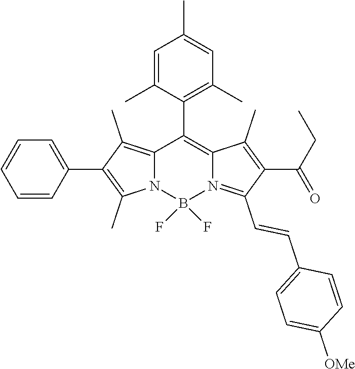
C12=C(C)C(C3=CC=CC=C3)=C(C)N1B(F)(F)N1=C(C=CC3=CC=C([OMe])C=C3)C(C(CC)=O)=C(C)C1=C2C1=C(C)C=C(C)C=C1C
